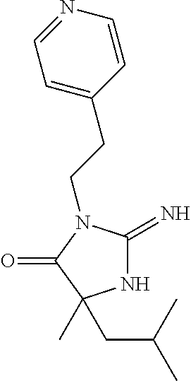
N1C(=N)N(CCC2=CC=NC=C2)C(=O)C1(C)CC(C)C
